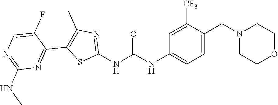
C1=C(CN2CCOCC2)C([CF3])=CC(NC(NC2=NC(C)=C(C3=NC(NC)=NC=C3F)S2)=O)=C1
